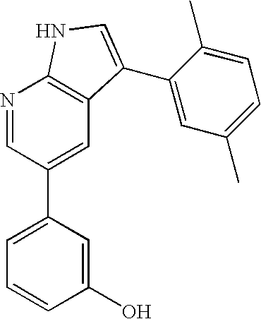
N1=CC(C2=CC=CC(O)=C2)=CC2=C1NC=C2C1=CC(C)=CC=C1C
